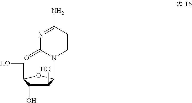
C1(O)C(O)C(CO)OC1N1CCC(N)=NC1=O
